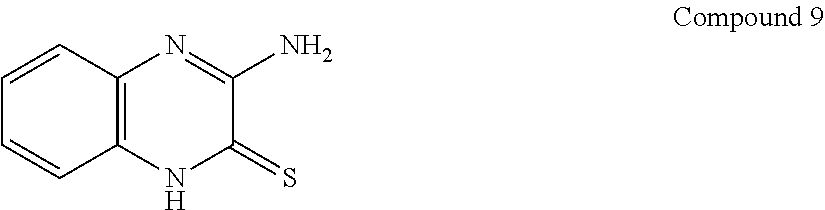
C12=C(NC(=S)C(N)=N1)C=CC=C2
